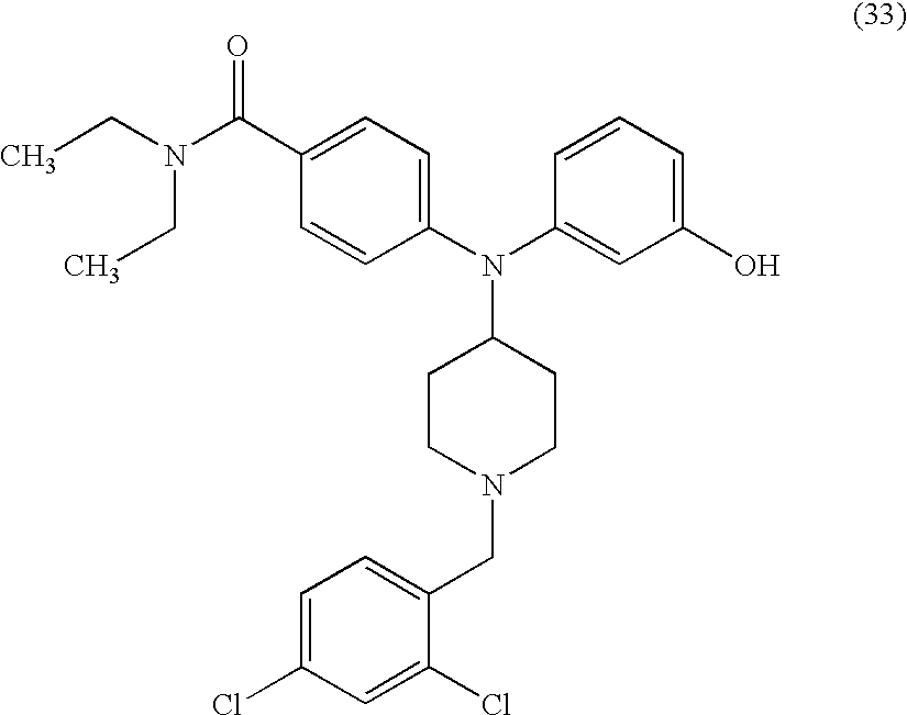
C1=CC(N(C2=CC(O)=CC=C2)C2CCN(CC3=CC=C(Cl)C=C3Cl)CC2)=CC=C1C(N(CC)CC)=O
